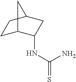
C1C2C(NC(=S)N)CC(C1)C2
